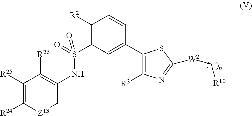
C1([R2])=C(S(=O)(=O)NC2=C([R26])C([R25])=C([R24])[Z13]C2)C=C(C2=C([R3])N=C([W2]C[R10])S2)C=C1
